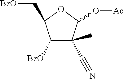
C1([BzO])C(C#N)(C)C(O[Ac])OC1C[BzO]
